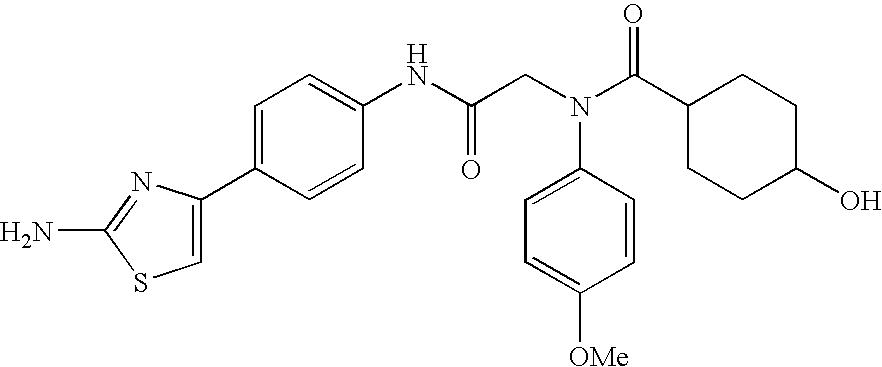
C1=C(C2=CC=C(NC(CN(C(=O)C3CCC(O)CC3)C3=CC=C([OMe])C=C3)=O)C=C2)N=C(N)S1
